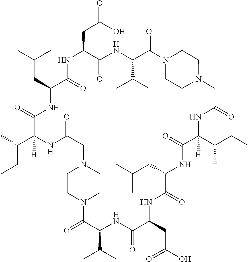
C1CN2CCN1CC(=O)NC(C(C)CC)([H])C(=O)NC(CC(C)C)C(=O)NC(CC(=O)O)C(=O)NC(C(C)C)C(=O)N1CCN(CC(=O)NC(C(CC)C)([H])C(=O)NC(CC(C)C)C(=O)NC(CC(O)=O)C(=O)NC(C(C)C)C2=O)CC1
